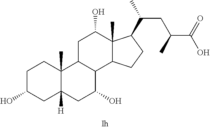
C1C(O)CC2([H])C(C)(C1)C1C(C(O)C2)C2C(C)(C(O)C1)C(C(C)CC(C(=O)O)C)CC2
